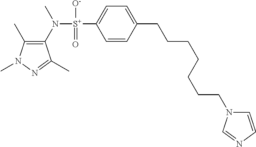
C1(C)=C(N([S+](C2=CC=C(CCCCCCCN3C=CN=C3)C=C2)([O-])=O)C)C(C)=NN1C
